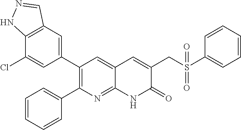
C12=C(C=C(C3=C(C4=CC=CC=C4)N=C4C(=C3)C=C(CS(C3=CC=CC=C3)(=O)=O)C(=O)N4)C=C1Cl)C=NN2
